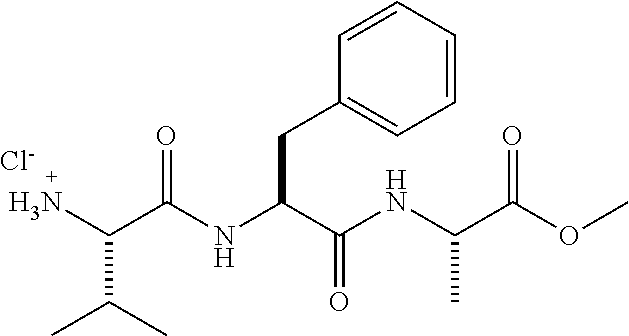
N(C(C(NC(C(OC)=O)C)=O)CC1=CC=CC=C1)C(C(N)C(C)C)=O.[Cl-]
